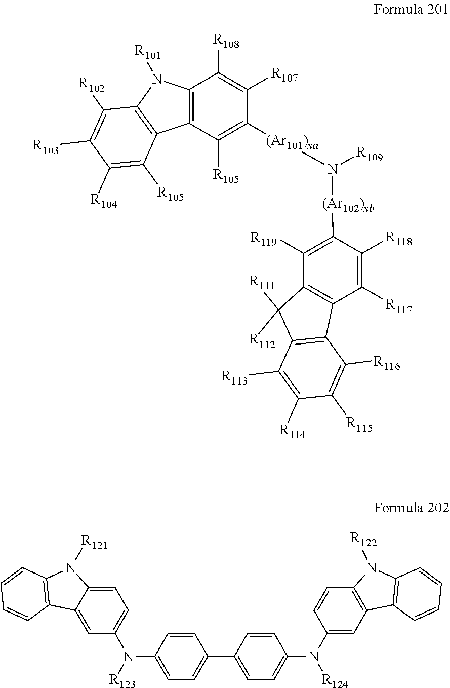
C1([R119])=C([(Ar102)xb]N([R109])[(Ar101)xa]C2=C([R105])C3=C(C([R108])=C2[R107])N([R101])C2=C3C([R105])=C([R104])C([R103])=C2[R102])C([R118])=C([R117])C2=C1C([R111])([R112])C1=C2C([R116])=C([R115])C([R114])=C1[R113].C1=C(N([R123])C2=CC=C3C(=C2)C2=C(N3[R121])C=CC=C2)C=CC(C2=CC=C(N(C3=CC4=C(C=C3)N([R122])C3=C4C=CC=C3)[R124])C=C2)=C1
